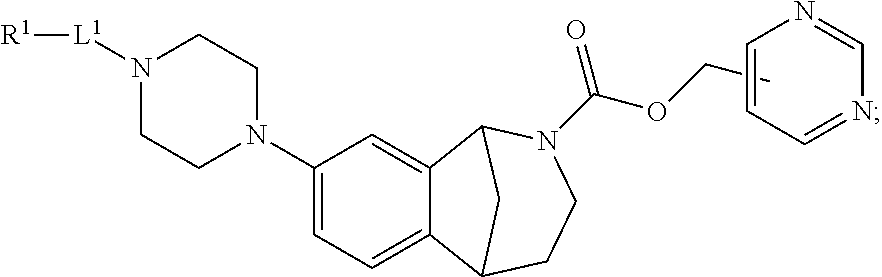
C1(N2CCN([L1][R1])CC2)=CC=C2C(=C1)C1N(C(OCC)=O)CCC2C1.C1=CC=NC=N1
